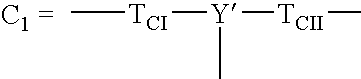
C[TCI][Y]([TCII]C)C
